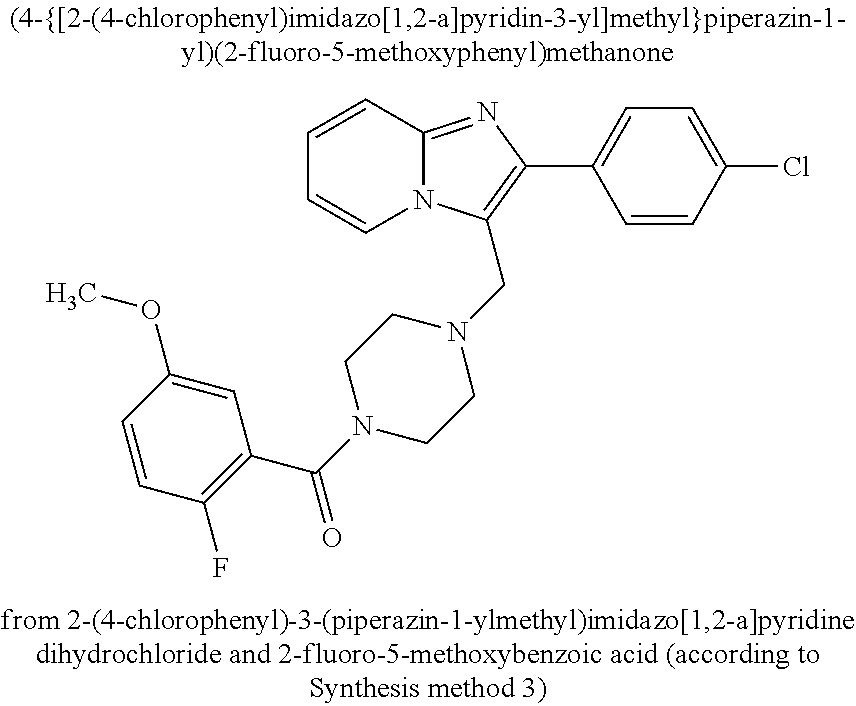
C1=CC2=NC(C3=CC=C(Cl)C=C3)=C(CN3CCN(C(C4=C(F)C=CC(OC)=C4)=O)CC3)N2C=C1
